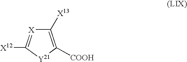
C1([X13])=C([COOH])[Y21]C([X12])=[X]1
